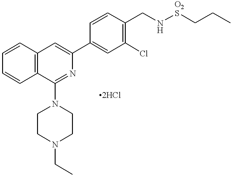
C12=C(C=CC=C1)C(N1CCN(CC)CC1)=NC(C1=CC(Cl)=C(CN[O2S]CCC)C=C1)=C2
